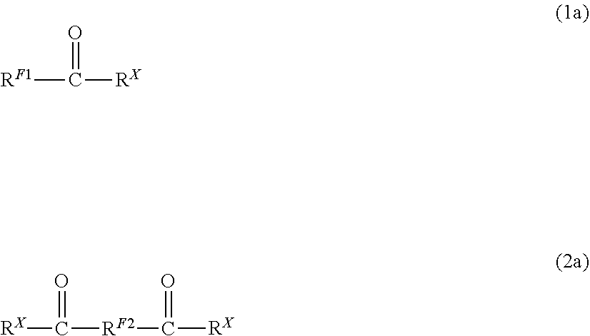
[RF1]C(=O)[RX].[RX]C(=O)[RF2]C(=O)[RX]
